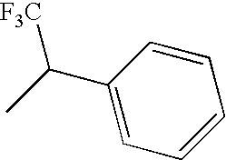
C1(C(C)[F3C])=CC=CC=C1
